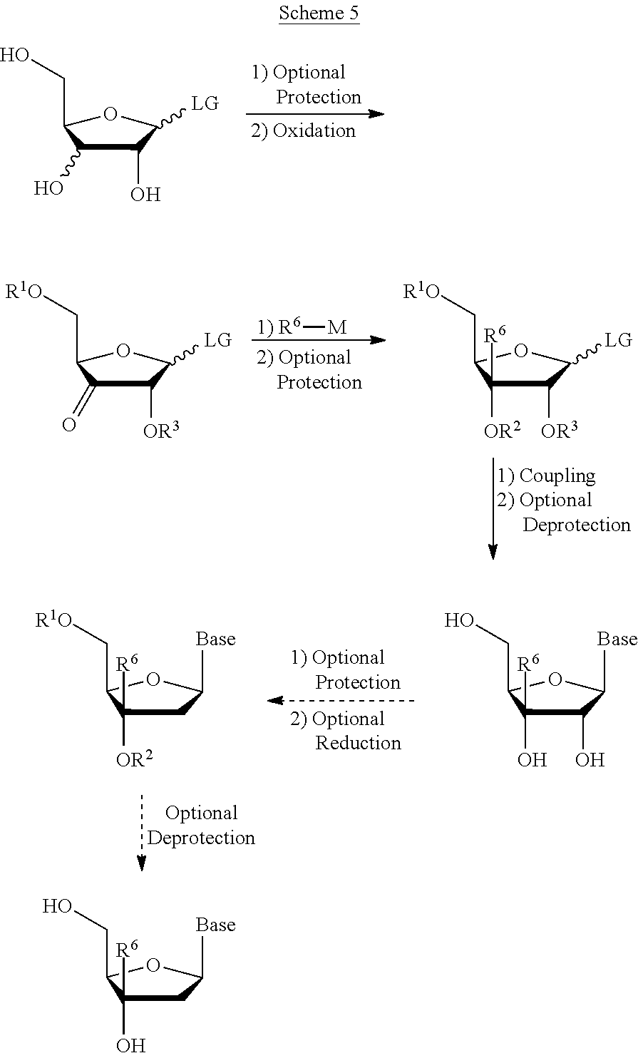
C1(CO)C(O)C(O)C([LG])O1.C1(CO)C(O)([R6])C(O)C([Base])O1.C1(C[R1O])C([OR2])([R6])CC([Base])O1.[1) R6][M].C1(C[R1O])C(=O)C([OR3])C([LG])O1.C1(C[R1O])C([OR2])([R6])C([OR3])C([LG])O1.C1(CO)C(O)([R6])CC([Base])O1
